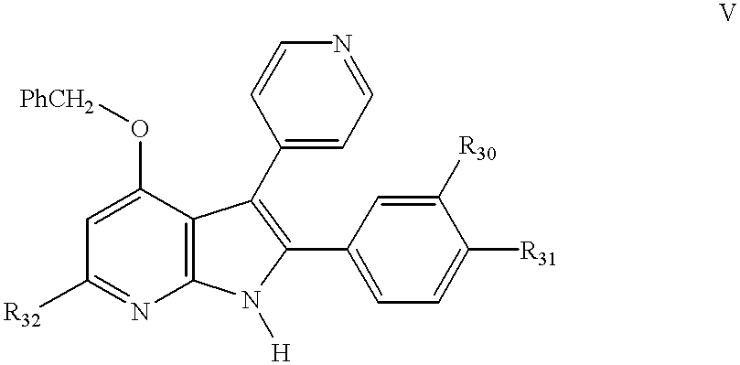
C12=C(C(O[PhCH2])=CC([R32])=N1)C(C1=CC=NC=C1)=C(C1=CC=C([R31])C([R30])=C1)N2[H]
